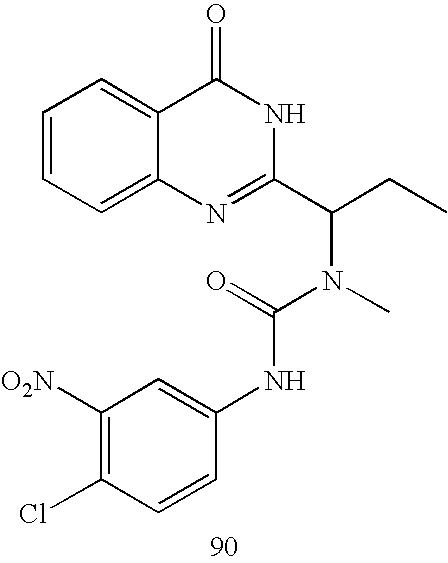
C1(Cl)=C([O2N])C=C(NC(=O)N(C)C(CC)C2=NC3=CC=CC=C3C(=O)N2)C=C1
